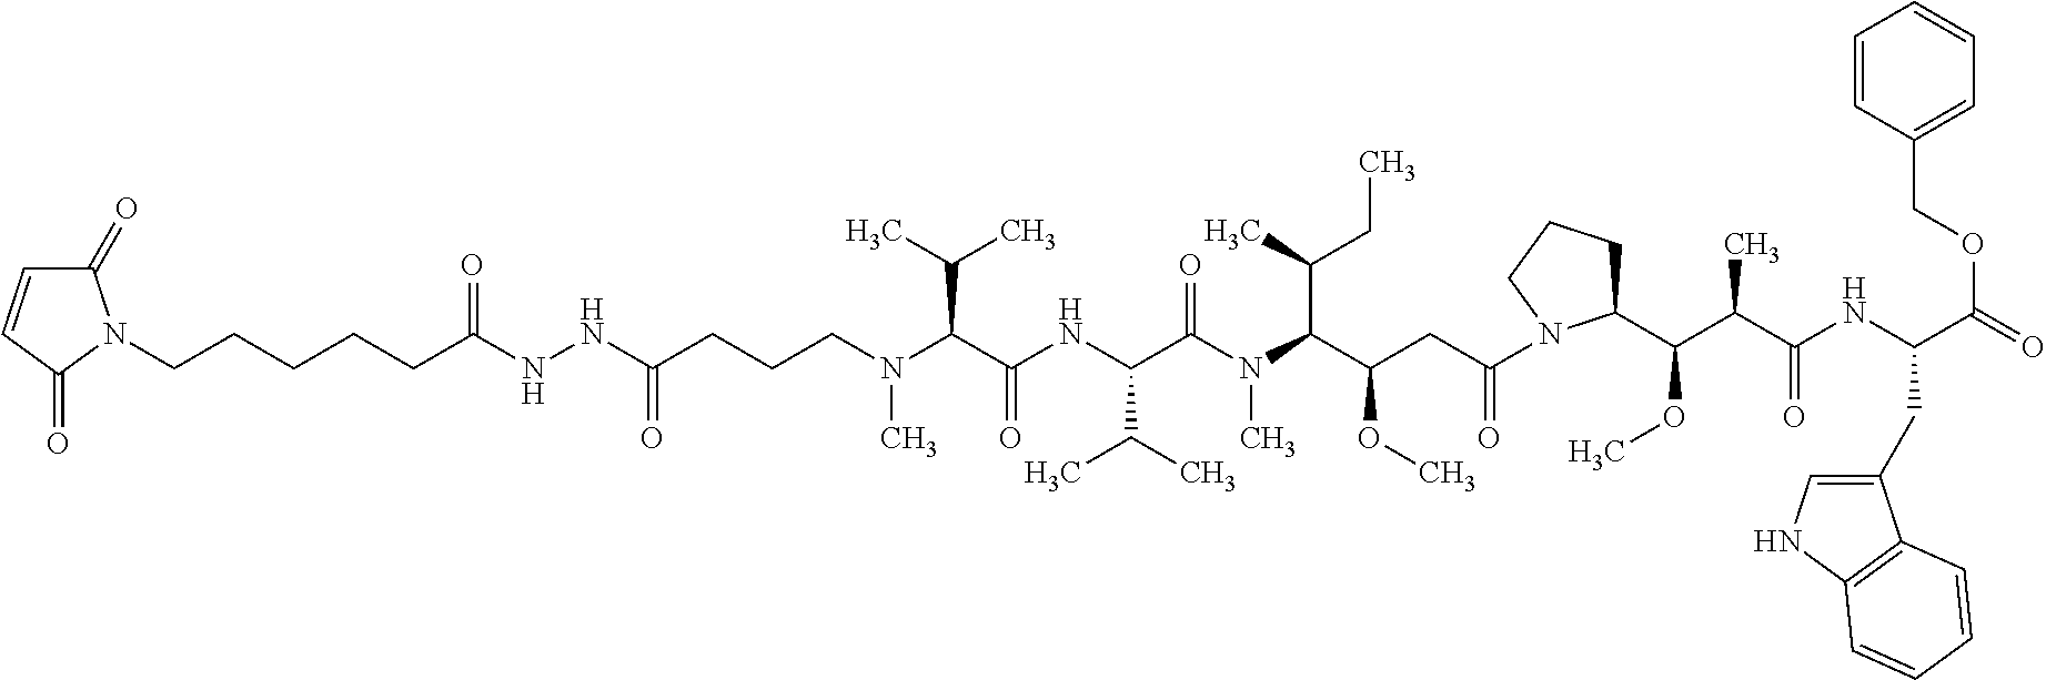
C(CCCN(C(C(NC(C(N(C)C(C(CC)C)C(OC)CC(=O)N1C(C(OC)C(C)C(NC(C(=O)OCC2=CC=CC=C2)CC2=CNC3=C2C=CC=C3)=O)CCC1)=O)C(C)C)=O)C(C)C)C)(=O)NNC(=O)CCCCCN1C(=O)C=CC1=O
